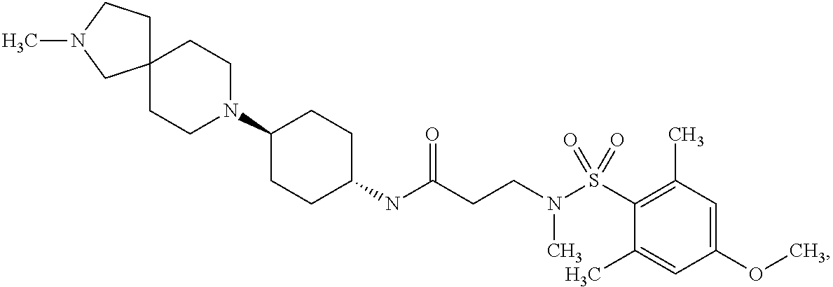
C12(CCN(C3CCC(NC(CCN(S(C4=C(C)C=C(OC)C=C4C)(=O)=O)C)=O)CC3)CC1)CCN(C)C2
